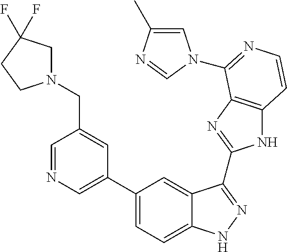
C1(C2=CN=CC(CN3CC(F)(F)CC3)=C2)=CC=C2C(=C1)C(C1=NC3=C(N1)C=CN=C3N1C=C(C)N=C1)=NN2
